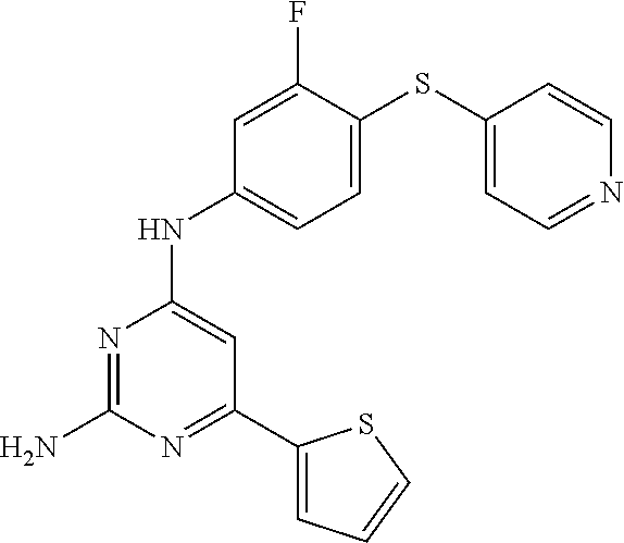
NC1=NC(NC2=CC=C(SC3=CC=NC=C3)C(F)=C2)=CC(C2=CC=CS2)=N1
